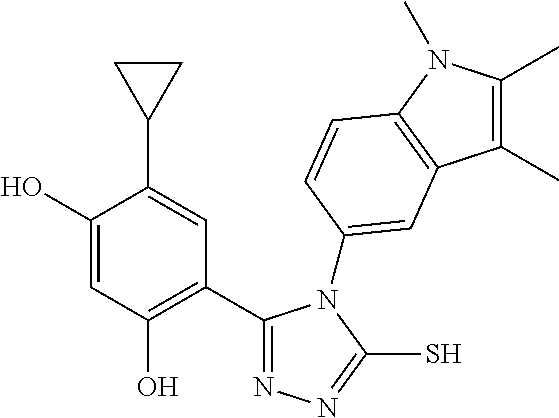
C1(C2=C(O)C=C(O)C(C3CC3)=C2)=NN=C(S)N1C1=CC2=C(N(C)C(C)=C2C)C=C1
